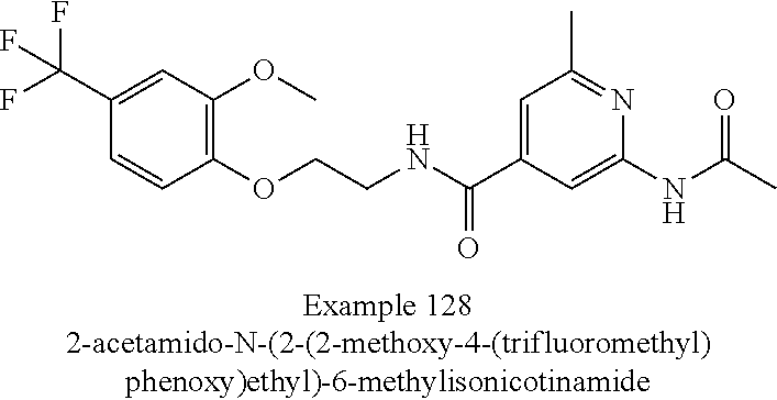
C1(C(F)(F)F)=CC(OC)=C(OCCNC(C2=CC(C)=NC(NC(C)=O)=C2)=O)C=C1
